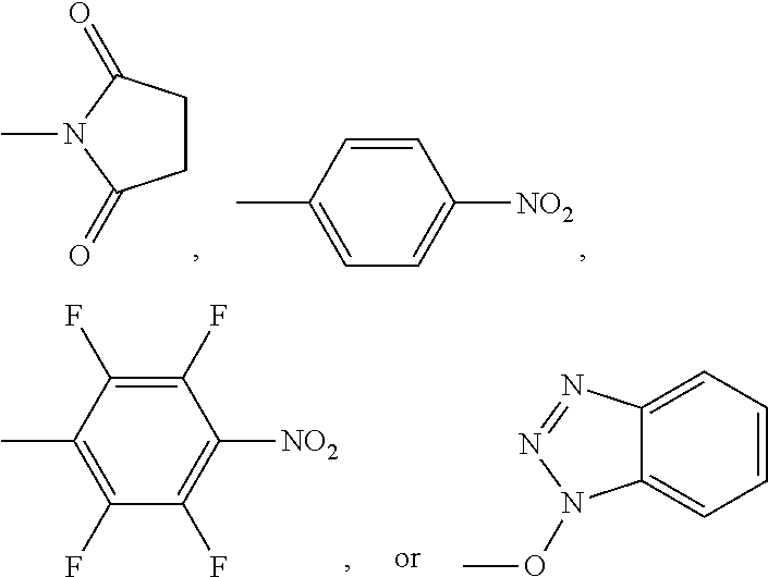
C1([NO2])=CC=C(C)C=C1.C1CC(=O)N(C)C1=O.C1([NO2])=C(F)C(F)=C(C)C(F)=C1F.C12=CC=CC=C1N(OC)N=N2
